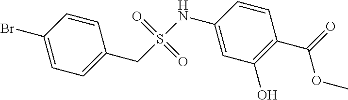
C1(NS(CC2=CC=C(Br)C=C2)(=O)=O)=CC(O)=C(C(OC)=O)C=C1
